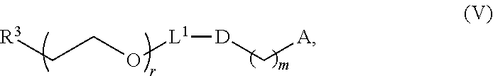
[D](C[A])[L1]OCC[R3]
